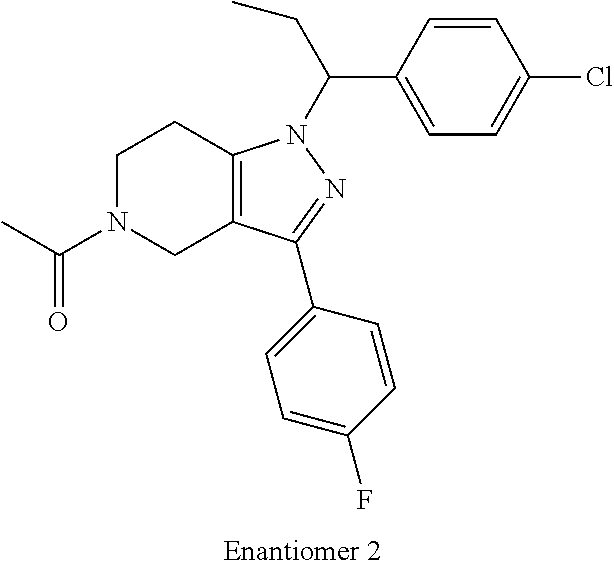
C1N(C(C)=O)CC2=C(C1)N(C(C1=CC=C(Cl)C=C1)CC)N=C2C1=CC=C(F)C=C1
